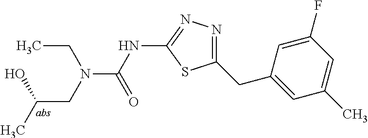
CCN(CC(C)O)C(NC1=NN=C(CC2=CC(C)=CC(F)=C2)S1)=O
